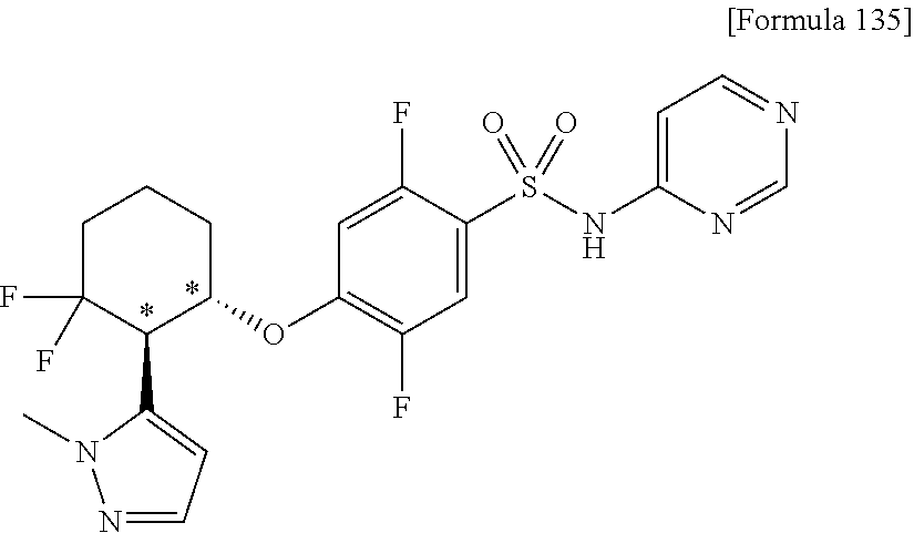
C1C(F)(F)C(C2=CC=NN2C)C(OC2=C(F)C=C(S(NC3=CC=NC=N3)(=O)=O)C(F)=C2)CC1
